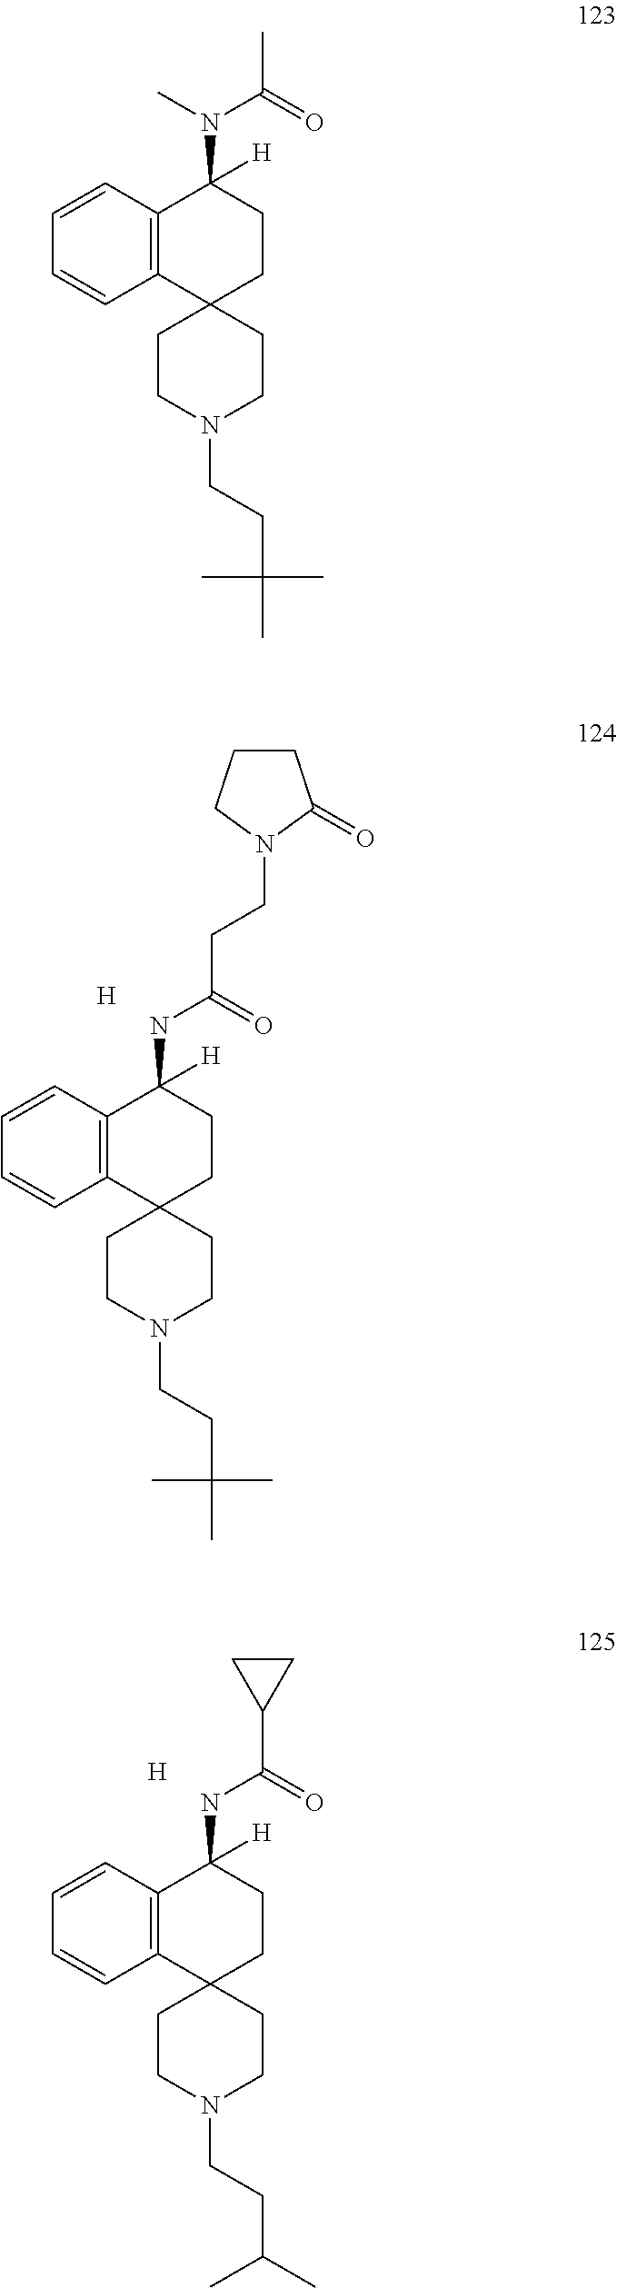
C12(CCN(CCC(C)(C)C)CC1)CCC(N(C(C)=O)C)([H])C1=C2C=CC=C1.C12(CCN(CCC(C)(C)C)CC1)CCC(NC(CCN1C(=O)CCC1)=O)([H])C1=C2C=CC=C1.[H].C12(CCN(CCC(C)C)CC1)CCC(NC(C1CC1)=O)([H])C1=C2C=CC=C1.[H]
